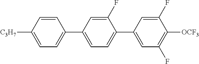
[C3H7]C1=CC=C(C2=CC=C(C3=CC(F)=C([OCF3])C(F)=C3)C(F)=C2)C=C1
